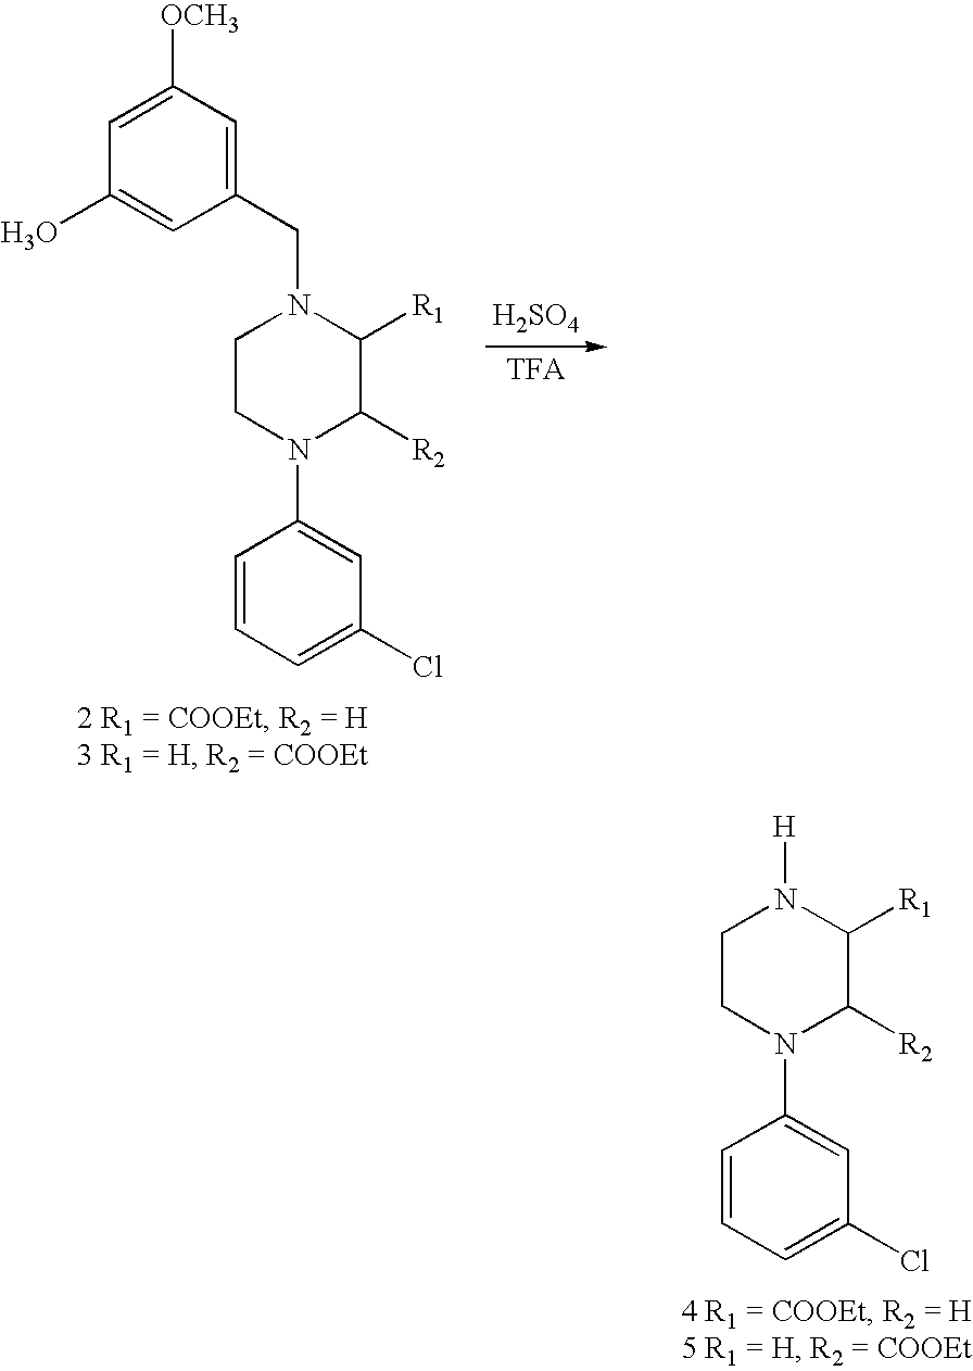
C1=C([OCH3])C=C(CN2CCN(C3=CC(Cl)=CC=C3)C([R2])C2[R1])C=C1O.[H2SO4].N1([H])CCN(C2=CC(Cl)=CC=C2)C([R2])C1[R1]
